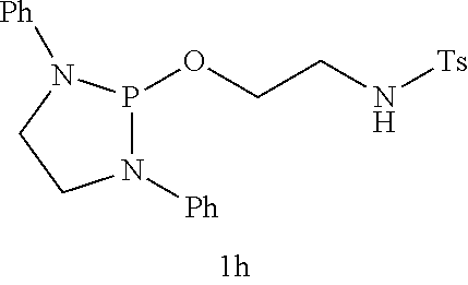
N1([Ph])P(OCCN[Ts])N([Ph])CC1
